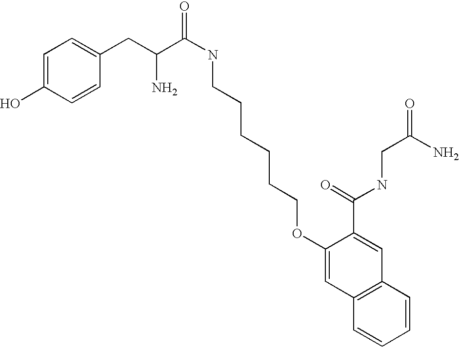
C1=C(O)C=CC(CC(C(=O)NCCCCCCOC2=CC3=C(C=C2C(=O)NCC(=O)N)C=CC=C3)N)=C1
